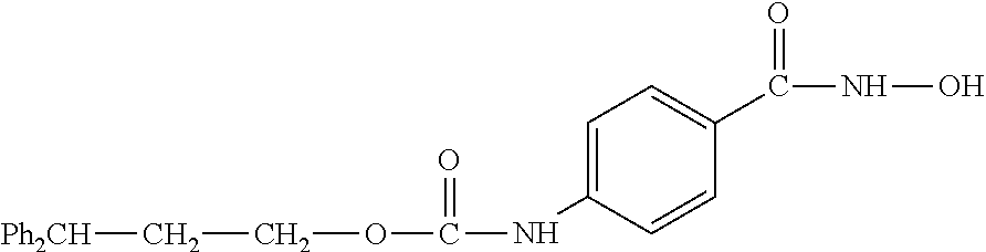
C1=C(NC(OCC[Ph2CH])=O)C=CC(C(=O)NO)=C1
